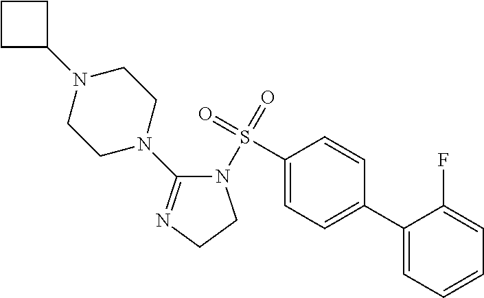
C1(S(=O)(=O)N2C(N3CCN(C4CCC4)CC3)=NCC2)=CC=C(C2=CC=CC=C2F)C=C1
